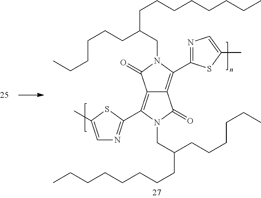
C12=C(C3=NC=C(C)S3)N(CC(CCCCCC)CCCCCCCC)C(=O)C1=C(C1=NC=C(C)S1)N(CC(CCCCCCCC)CCCCCC)C2=O
